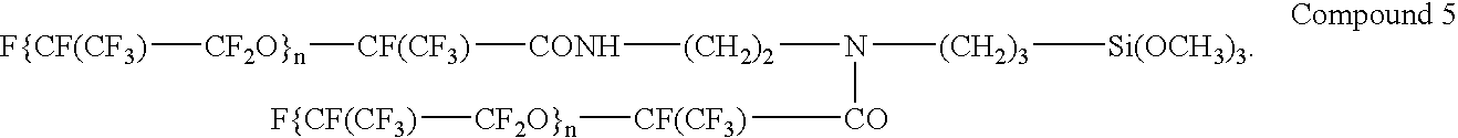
[F{CF(CF3)][CF2O}n][CF(CF3)][CONH][(CH2)2]N([CO][CF(CF3)][CF2O}n][F{CF(CF3)])[(CH2)3][Si(OCH3)3]
